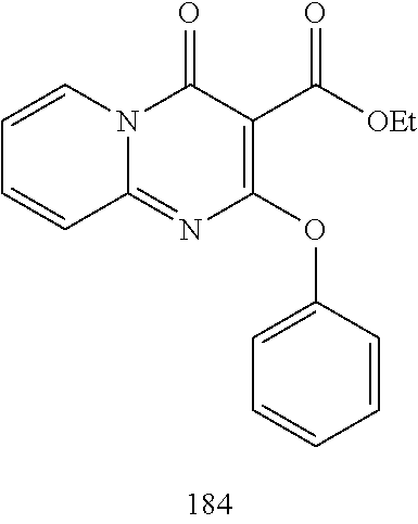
C1=CC=CC2=NC(OC3=CC=CC=C3)=C(C([OEt])=O)C(=O)N12
